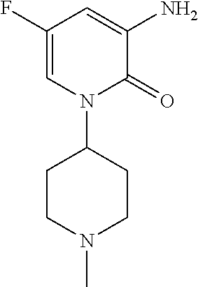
C1(F)=CN(C2CCN(C)CC2)C(=O)C(N)=C1
